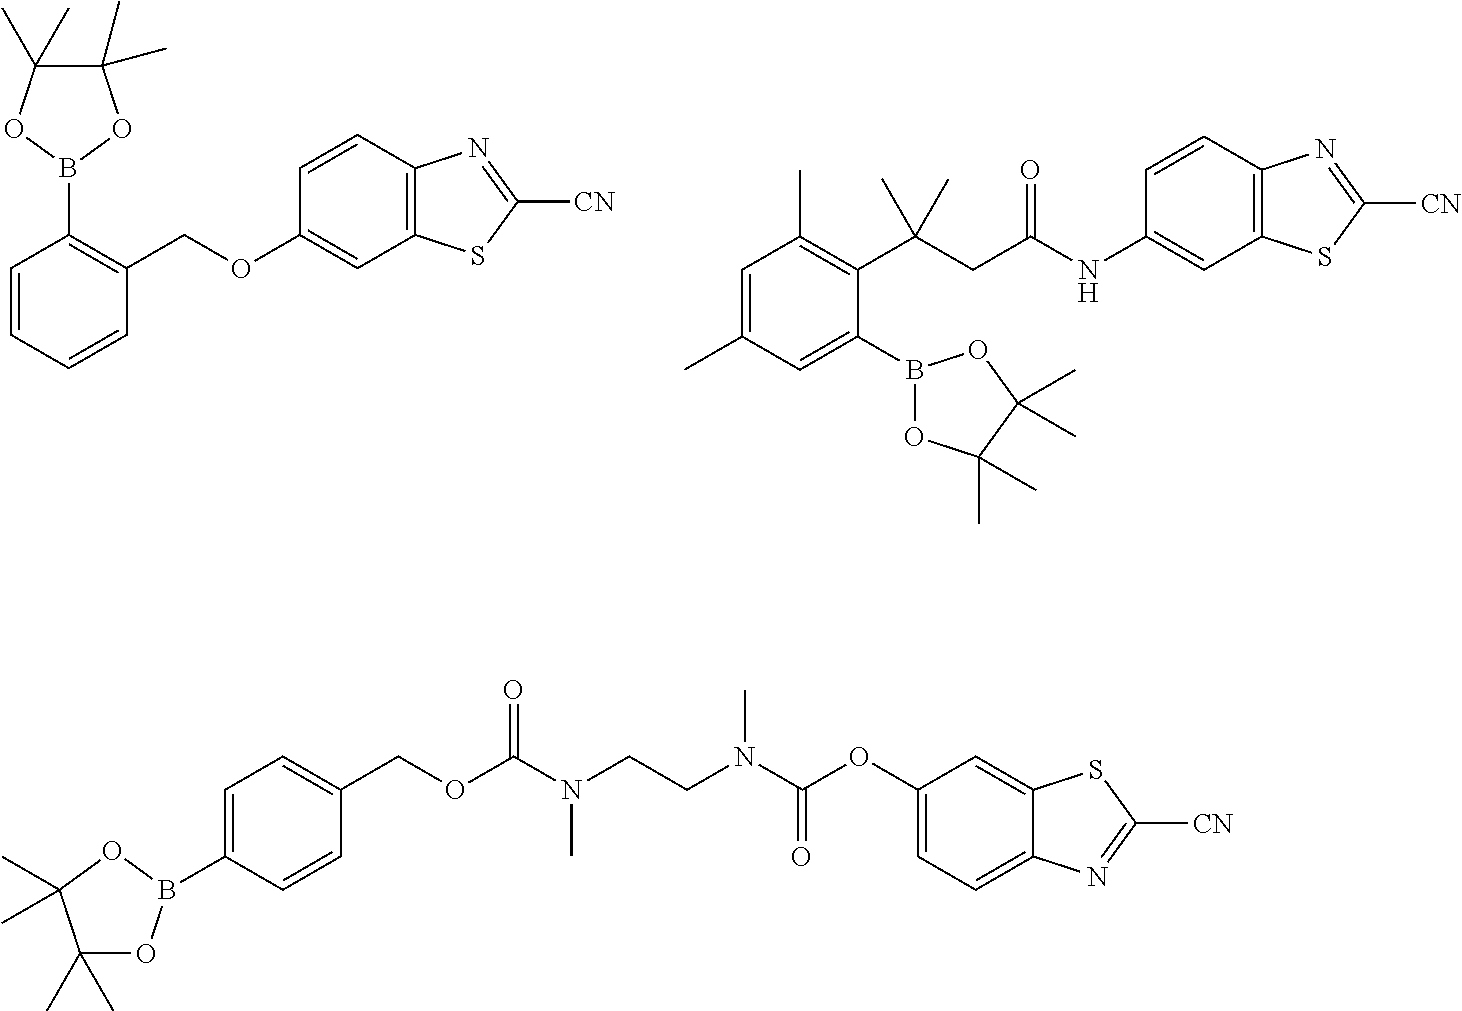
C1=CC=CC(COC2=CC3=C(C=C2)N=C([CN])S3)=C1B1OC(C)(C)C(C)(C)O1.C1=C(C)C=C(B2OC(C)(C)C(C)(C)O2)C(C(CC(NC2=CC3=C(C=C2)N=C([CN])S3)=O)(C)C)=C1C.C1=C(OC(N(CCN(C(OCC2=CC=C(B3OC(C)(C)C(C)(C)O3)C=C2)=O)C)C)=O)C=C2C(=C1)N=C([CN])S2
